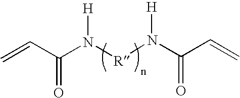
C(N([H])[R]N(C(C=C)=O)[H])(C=C)=O
